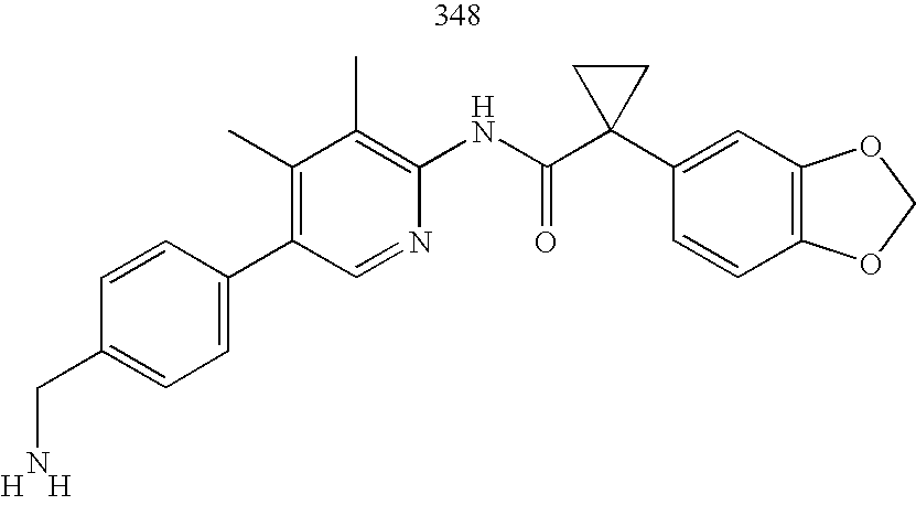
C1(C2=CC=C(CN)C=C2)=C(C)C(C)=C(NC(C2(C3=CC4=C(C=C3)OCO4)CC2)=O)N=C1.[H].[H]
